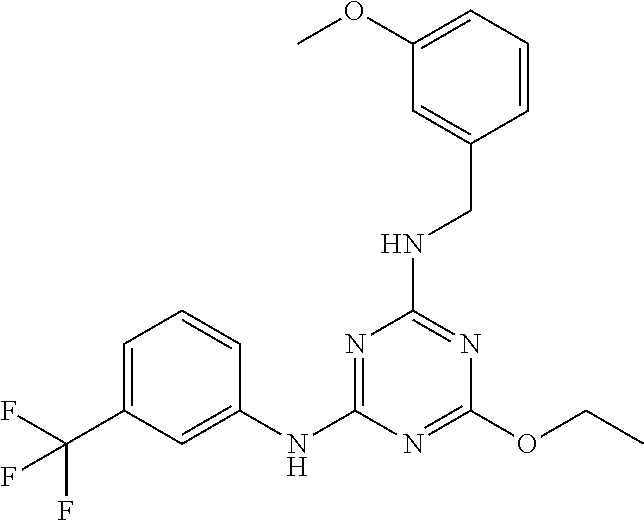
C1=C(C(F)(F)F)C=C(NC2=NC(NCC3=CC(OC)=CC=C3)=NC(OCC)=N2)C=C1
